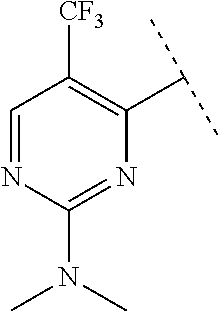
C1=NC(N(C)C)=NC(C(C)C)=C1[CF3]
